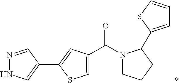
*.N1(C(C2=CSC(C3=CNN=C3)=C2)=O)CCCC1C1=CC=CS1
